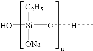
O[Si]([C2H5])([ONa])O[H]C
